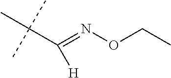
C(C(=NOCC)[H])(C)(C)C
